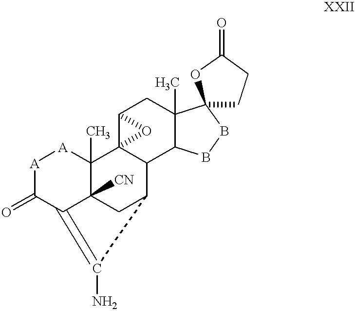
[A]1[A]C2(C)C34C(C5C(C)(CC3O4)C3(BB5)CCC(=O)O3)C3CC2([CN])C(=C3N)C1=O
